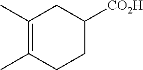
C1(C)=C(C)CCC([CO2H])C1
